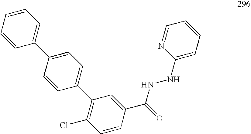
C1=CC=CC(C2=CC=C(C3=C(Cl)C=CC(C(=O)NNC4=CC=CC=N4)=C3)C=C2)=C1
